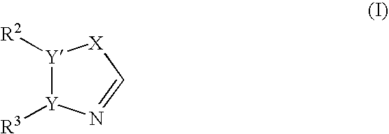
[Y]1([R2])[Y]([R3])N=C[X]1
